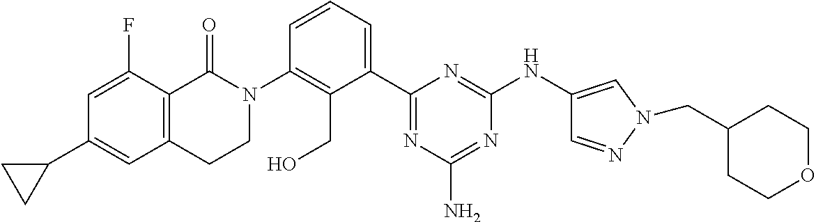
C12=C(C(=O)N(C3=C(CO)C(C4=NC(N)=NC(NC5=CN(CC6CCOCC6)N=C5)=N4)=CC=C3)CC1)C(F)=CC(C1CC1)=C2
